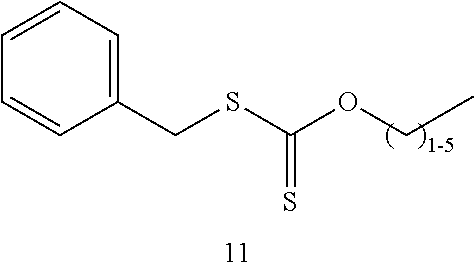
C1(CSC(OCC)=S)=CC=CC=C1
